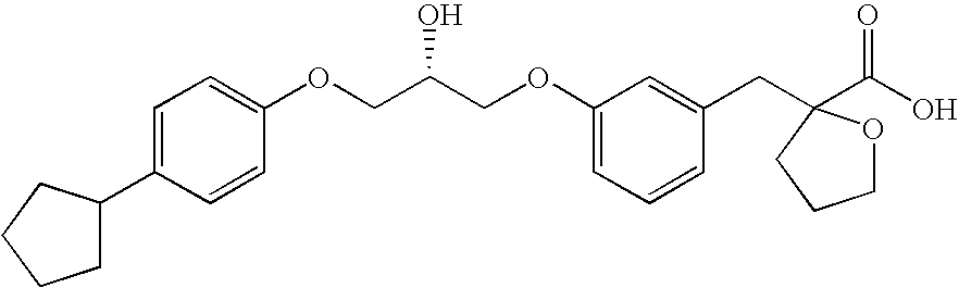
C(COC1=CC=CC(CC2(C(O)=O)OCCC2)=C1)(COC1=CC=C(C2CCCC2)C=C1)O
